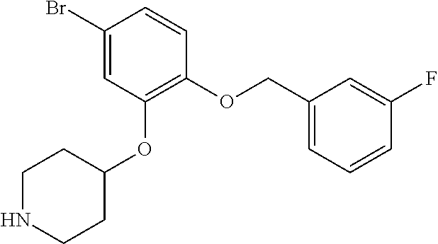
C1(Br)=CC(OC2CCNCC2)=C(OCC2=CC=CC(F)=C2)C=C1
